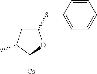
C1=CC(SC2CC(C)C([Cs])O2)=CC=C1
